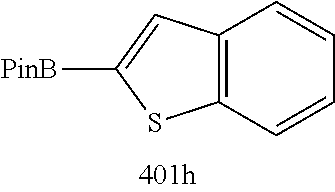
C12=C(C=CC=C1)C=C([PinB])S2
